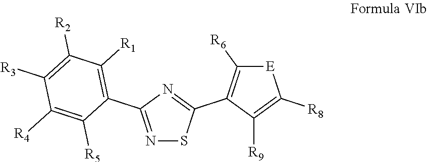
N1=C(C2=C([R1])C([R2])=C([R3])C([R4])=C2[R5])N=C(C2=C([R6])[E]C([R8])=C2[R9])S1
